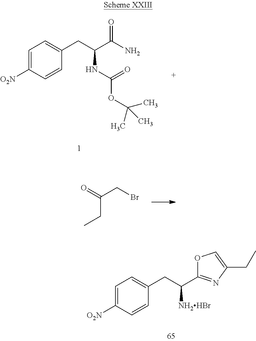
C1=C([O2N])C=CC(CC([NH2HBr])C2=NC(CC)=CO2)=C1.C1=C([O2N])C=CC(CC(NC(=O)OC(C)(C)C)C(N)=O)=C1.C(CC)(=O)CBr
